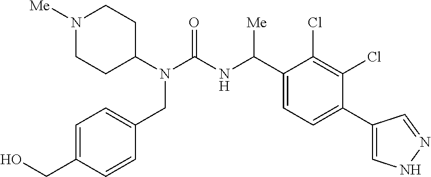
C1(N(C(NC(C2=CC=C(C3=CNN=C3)C(Cl)=C2Cl)[Me])=O)CC2=CC=C(CO)C=C2)CCN([Me])CC1
